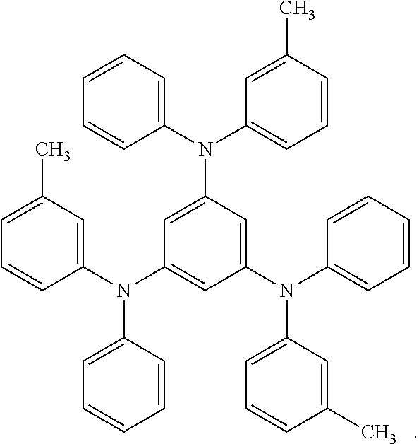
C1(N(C2=CC=CC(C)=C2)C2=CC(N(C3=CC(C)=CC=C3)C3=CC=CC=C3)=CC(N(C3=CC=CC=C3)C3=CC=CC(C)=C3)=C2)=CC=CC=C1
